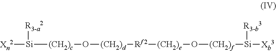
[Xn2][Si]([R3-a2])[(CH2)c]O[(CH2)d][Rf2][(CH2)e]O[(CH2)f][Si]([R3-b3])[Xb3]
